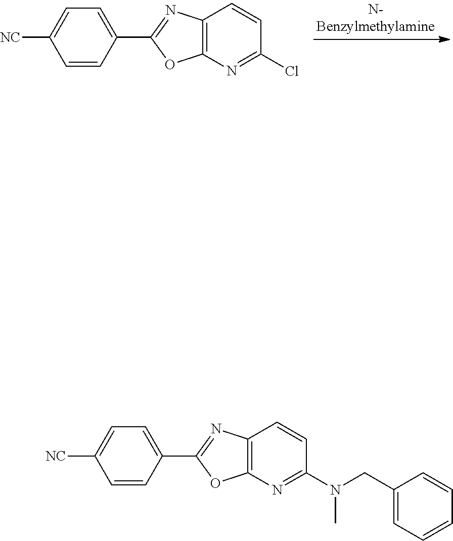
C1=CC(C2=NC3=C(N=C(Cl)C=C3)O2)=CC=C1[NC].C1=CC(C2=NC3=C(N=C(N(CC4=CC=CC=C4)C)C=C3)O2)=CC=C1[NC]
